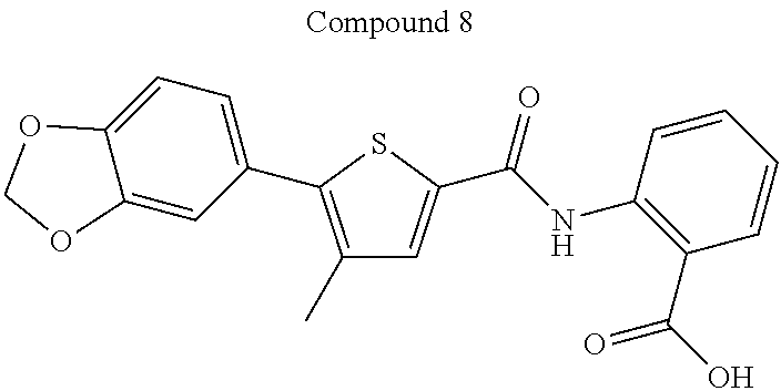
C1(C)=C(C2=CC=C3C(=C2)OCO3)SC(C(NC2=C(C(O)=O)C=CC=C2)=O)=C1
